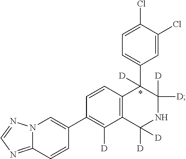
N12C=C(C3=C([D])C4=C(C=C3)C(C3=CC=C(Cl)C(Cl)=C3)([D])C([D])([D])NC4([D])[D])C=CC1=NC=N2
